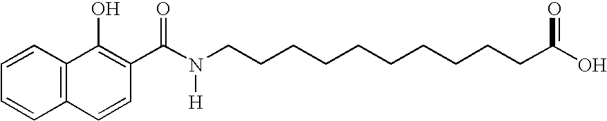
C1=CC2=C(C=C1)C(O)=C(C(N(CCCCCCCCCCC(O)=O)[H])=O)C=C2
